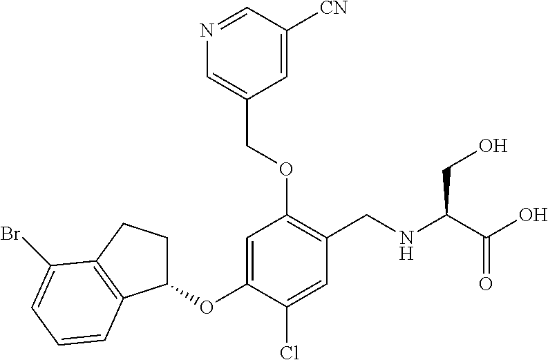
C1(OC2=CC(OCC3=CN=CC([CN])=C3)=C(CNC(C(O)=O)CO)C=C2Cl)CCC2=C1C=CC=C2Br
